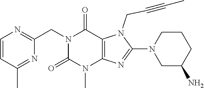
N1(CC2=NC=CC(C)=N2)C(=O)N(C)C2=C(C1=O)N(CC#CC)C(N1CC(N)CCC1)=N2
